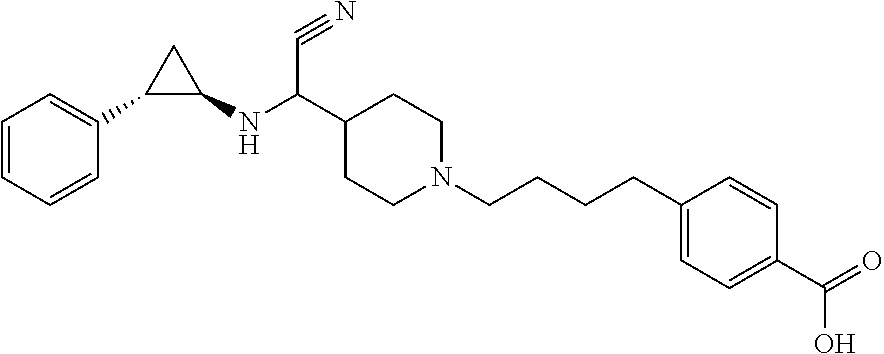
C1=CC=CC(C2C(NC(C3CCN(CCCCC4=CC=C(C(=O)O)C=C4)CC3)C#N)C2)=C1
